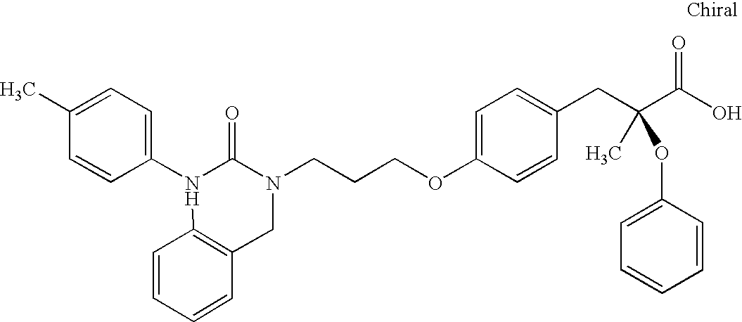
C1(N2C(=O)N(CCCOC3=CC=C(CC(C(O)=O)(C)OC4=CC=CC=C4)C=C3)CC3=C2C=CC=C3)=CC=C(C)C=C1
